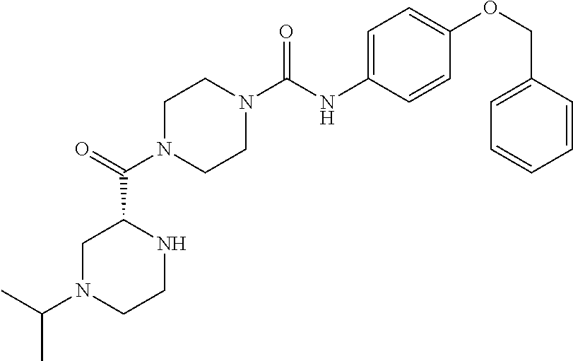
C1N(C(C2CN(C(C)C)CCN2)=O)CCN(C(NC2=CC=C(OCC3=CC=CC=C3)C=C2)=O)C1
